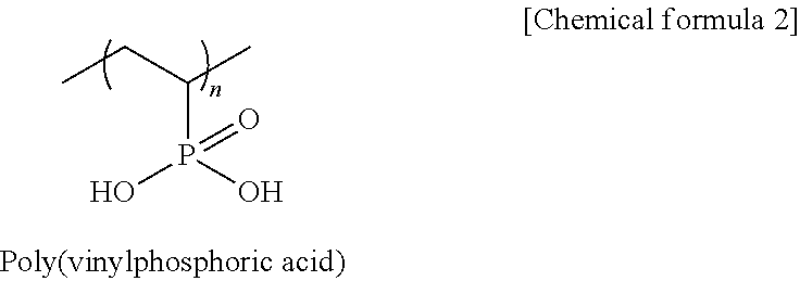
CCC(C)P(O)(O)=O
